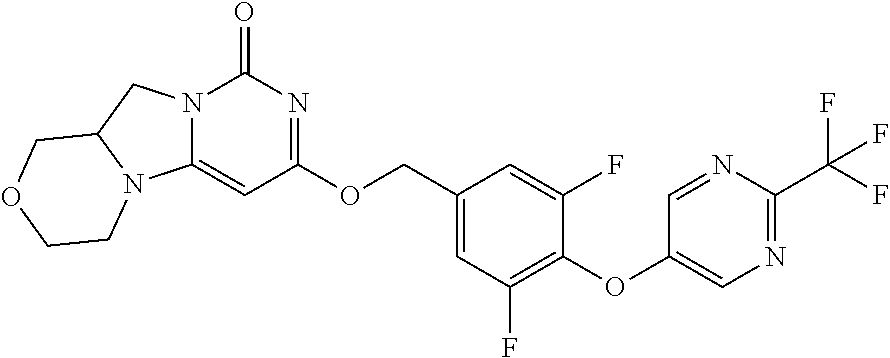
N12C(=CC(OCC3=CC(F)=C(OC4=CN=C(C(F)(F)F)N=C4)C(F)=C3)=NC1=O)N1C(C2)COCC1
